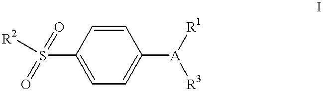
C1=CC(S(=O)(=O)[R2])=CC=C1[A]([R1])[R3]
